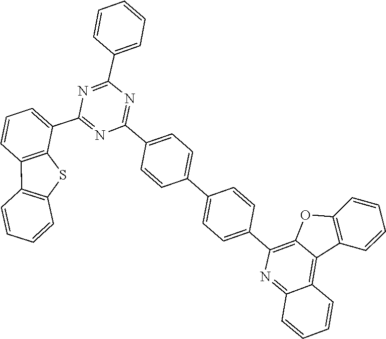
C1(C2=NC(C3=CC=CC=C3)=NC(C3=CC=CC4=C3SC3=C4C=CC=C3)=N2)=CC=C(C2=CC=C(C3=C4OC5=C(C4=C4C(=N3)C=CC=C4)C=CC=C5)C=C2)C=C1
